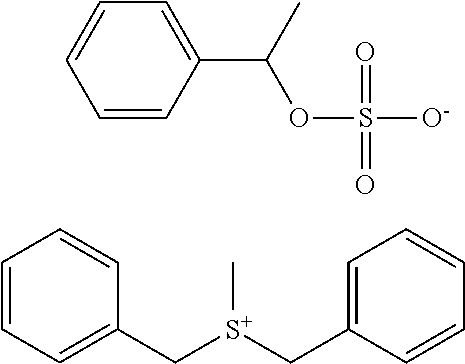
C1=CC=C(C[S+](CC2=CC=CC=C2)C)C=C1.C1=CC(C(C)OS([O-])(=O)=O)=CC=C1
